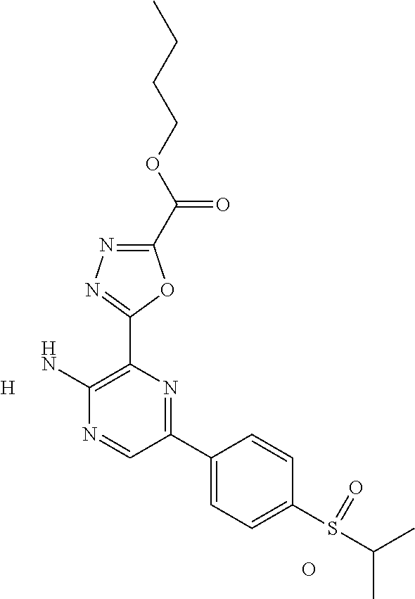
C1(C(OCCCC)=O)=NN=C(C2=C(N)N=CC(C3=CC=C(S(C(C)C)=O)C=C3)=N2)O1.[H].O
